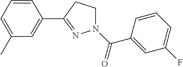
C1=CC=C(C)C=C1C1=NN(C(=O)C2=CC(F)=CC=C2)CC1
